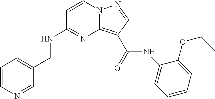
C1=CN=CC(CNC2=NC3=C(C(NC4=CC=CC=C4OCC)=O)C=NN3C=C2)=C1
